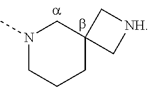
N1(C)CCCC2(C1)C[NH]C2
